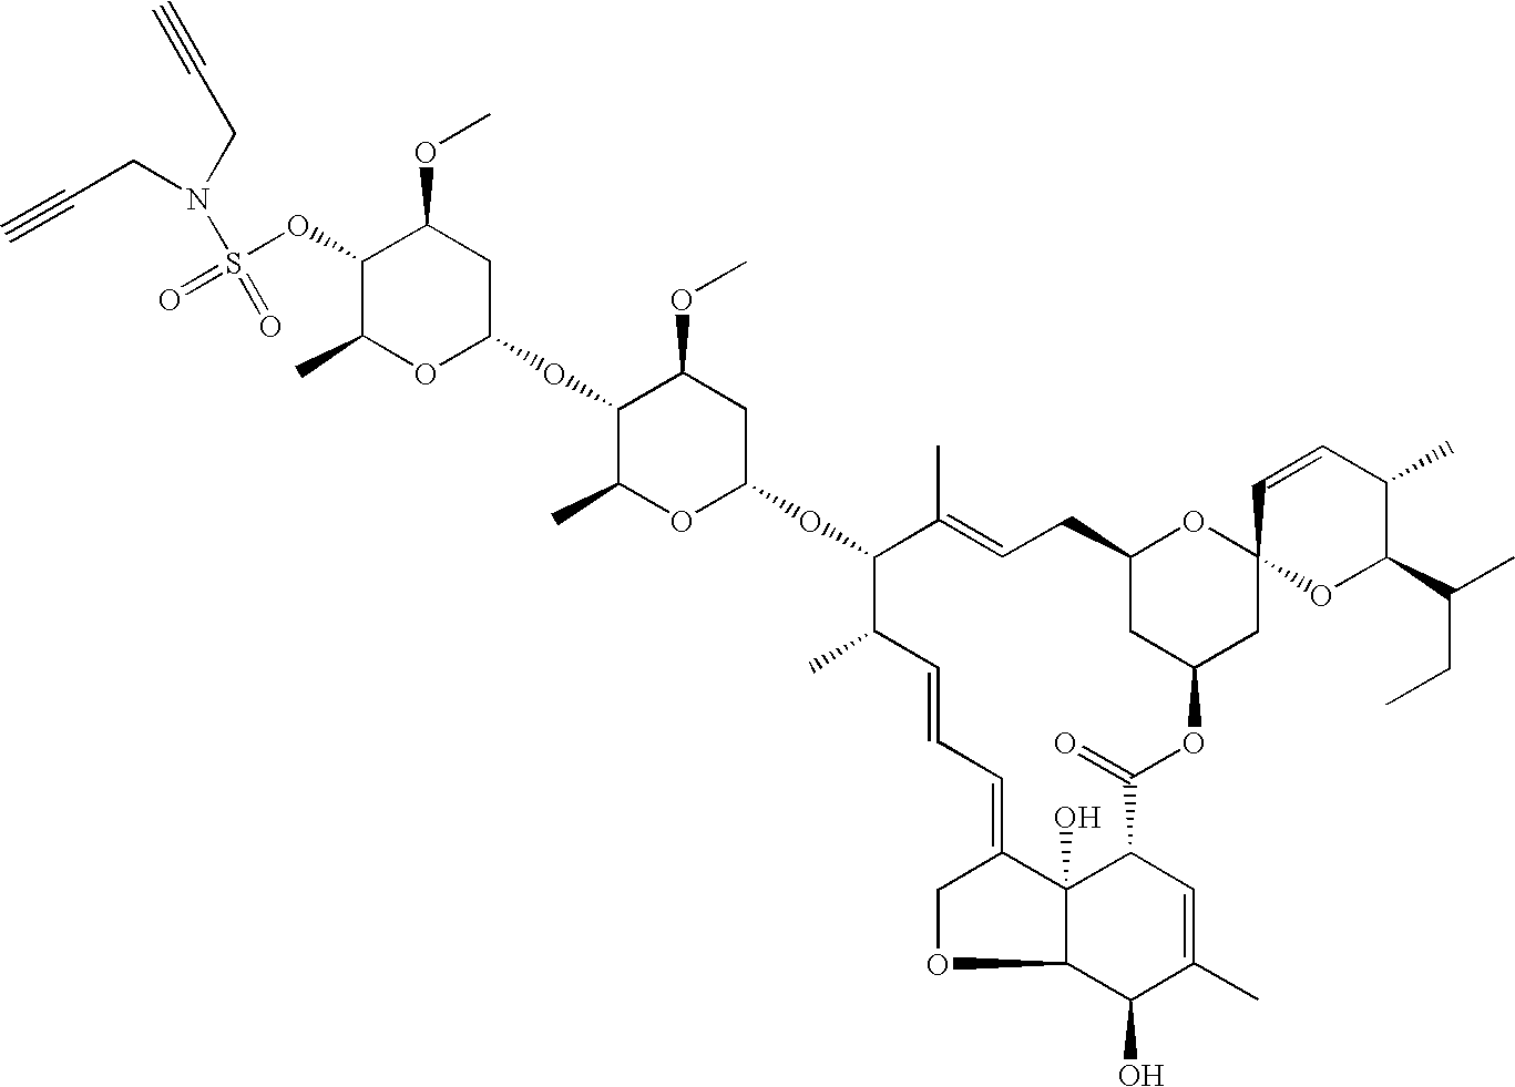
C1(OS(N(CC#C)CC#C)(=O)=O)C(C)OC(OC2C(C)OC(OC3C(C)C=CC=C4COC5C4(O)C(C=C(C)C5O)C(=O)OC4CC(CC=C3C)OC3(C4)OC(C(CC)C)C(C)C=C3)CC2OC)CC1OC
